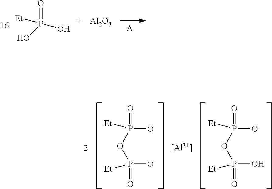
[Et]P(O)(O)=O.[D].[Al2O3].P(OP([O-])(=O)[Et])([O-])([Et])=O.P(OP(O)(=O)[Et])([O-])([Et])=O.[[Al3+]]
